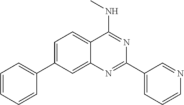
C1=C(C2=CC=CC=C2)C=C2C(=C1)C(NC)=NC(C1=CC=CN=C1)=N2
